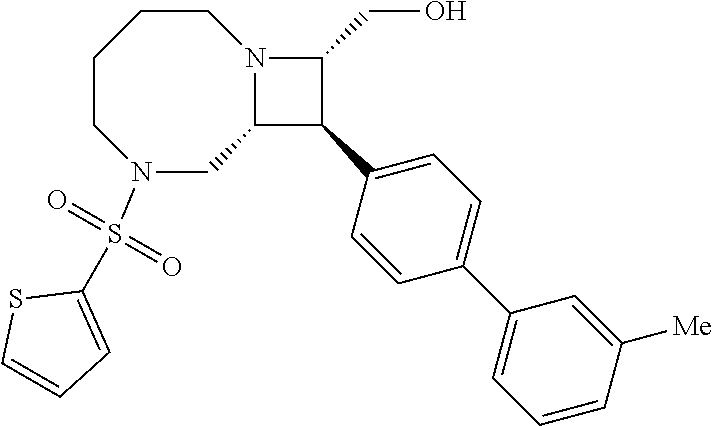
N12C(C(C3=CC=C(C4=CC=CC([Me])=C4)C=C3)C1CO)CN(S(C1=CC=CS1)(=O)=O)CCCC2
